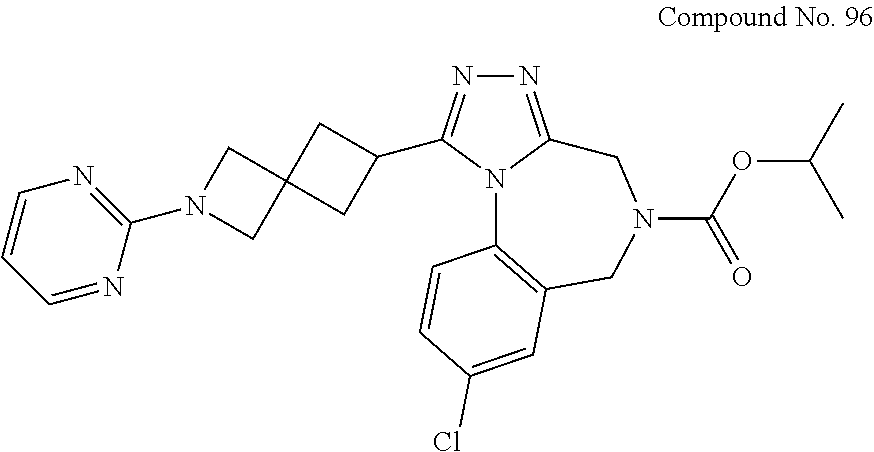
N1=C2N(C(C3CC4(C3)CN(C3=NC=CC=N3)C4)=N1)C1=C(CN(C(OC(C)C)=O)C2)C=C(Cl)C=C1
